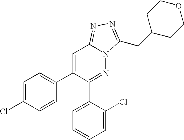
C1=C(Cl)C=CC(C2=CC3=NN=C(CC4CCOCC4)N3N=C2C2=CC=CC=C2Cl)=C1
